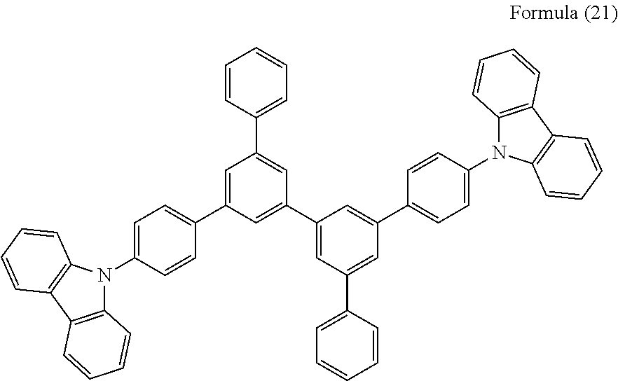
C1=C(N2C3=C(C4=C2C=CC=C4)C=CC=C3)C=CC(C2=CC(C3=CC=CC=C3)=CC(C3=CC(C4=CC=CC=C4)=CC(C4=CC=C(N5C6=C(C7=C5C=CC=C7)C=CC=C6)C=C4)=C3)=C2)=C1
